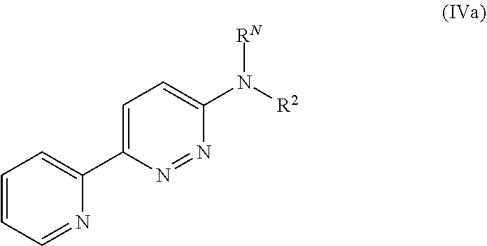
C1=CC=NC(C2=CC=C(N([R2])[RN])N=N2)=C1
